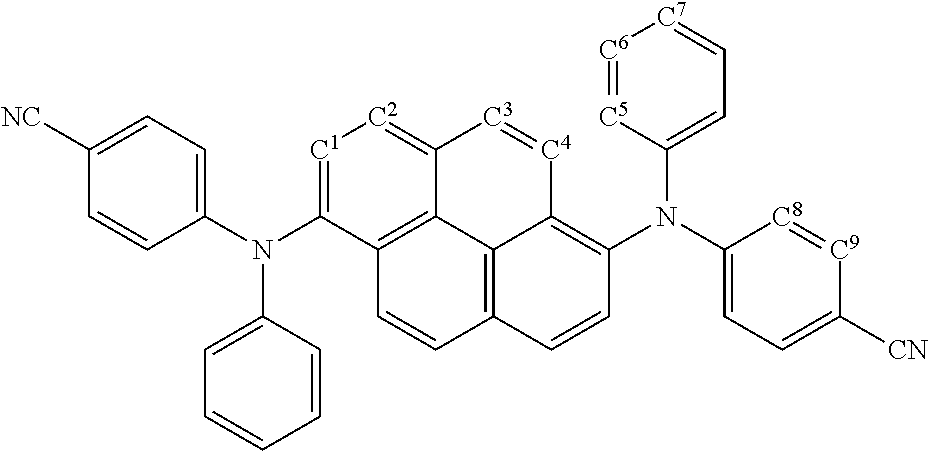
C1=CC(N(C2=[C1][C2]=C3C4=C2C=CC2=C4C(=C(N(C4=CC=[C7][C6]=[C5]4)C4=CC=C([CN])[C9]=[C8]4)C=C2)[C4]=[C3]3)C2=CC=CC=C2)=CC=C1[NC]
